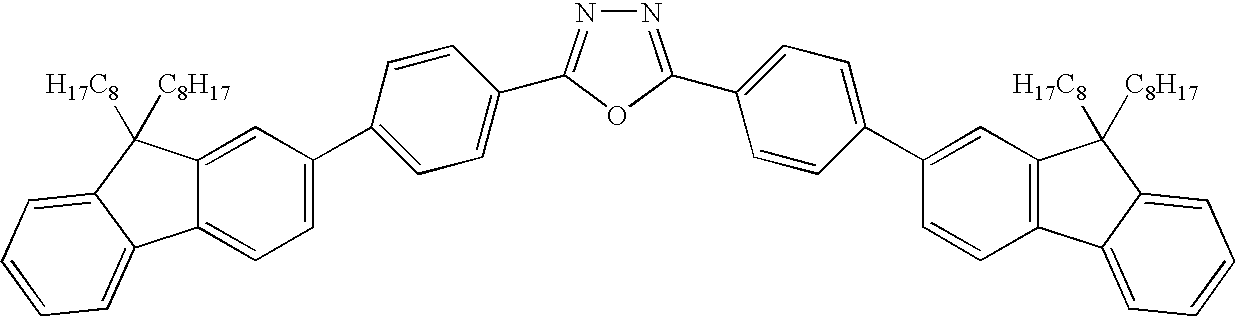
N1=C(C2=CC=C(C3=CC4=C(C=C3)C3=CC=CC=C3C4([H17C8])[C8H17])C=C2)OC(C2=CC=C(C3=CC=C4C(=C3)C([H17C8])([C8H17])C3=CC=CC=C43)C=C2)=N1
